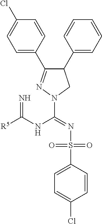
C1(C2=CC=CC=C2)C(C2=CC=C(Cl)C=C2)=NN(C(NC([R5])=N)=NS(C2=CC=C(Cl)C=C2)(=O)=O)C1
